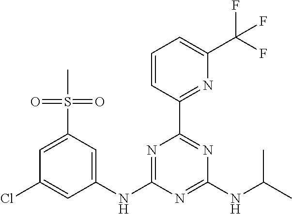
C1(NC2=NC(C3=NC(C(F)(F)F)=CC=C3)=NC(NC(C)C)=N2)=CC(S(C)(=O)=O)=CC(Cl)=C1
